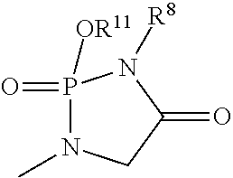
P1([OR11])(=O)N(C)CC(=O)N1[R8]
